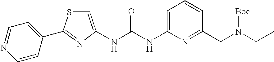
N(C(NC1=CC=CC(CN(C(C)C)[Boc])=N1)=O)C1=CSC(C2=CC=NC=C2)=N1
